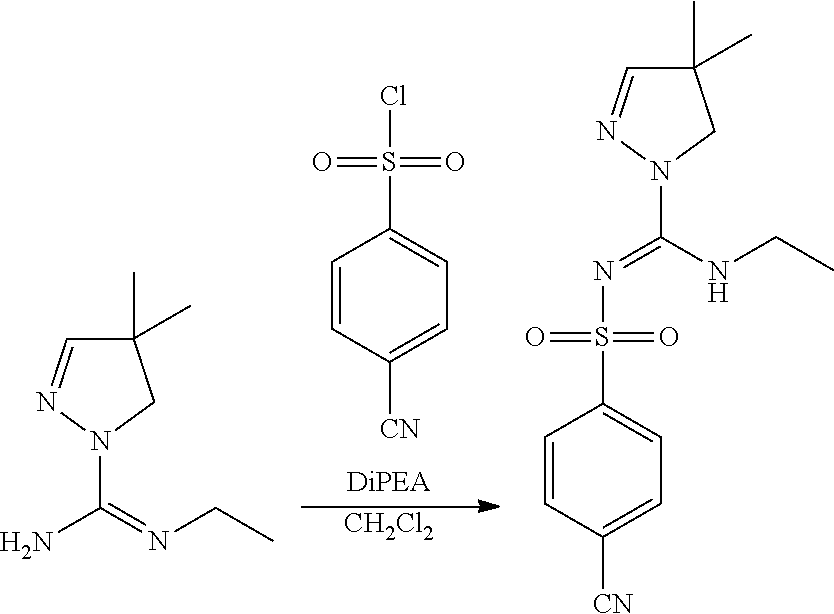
C1=CC([CN])=CC=C1S(=O)(=O)Cl.[CH2Cl2].C1(C)(C)C=NN(C(=NCC)N)C1.C1=CC([CN])=CC=C1S(=O)(=O)N=C(NCC)N1CC(C)(C)C=N1
